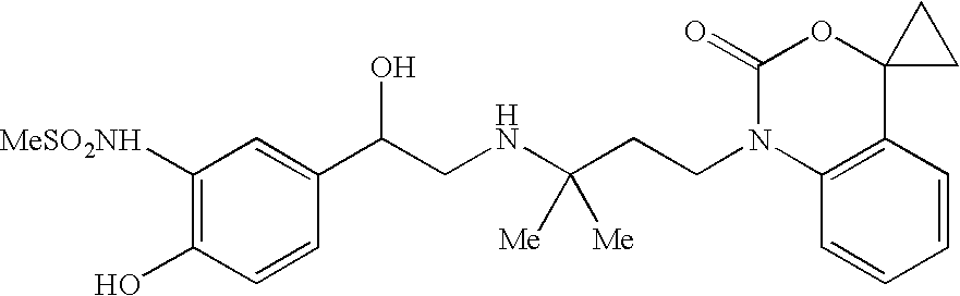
C1([MeSO2NH])=C(O)C=CC(C(CNC(CCN2C3=C(C=CC=C3)C3(OC2=O)CC3)([Me])[Me])O)=C1
